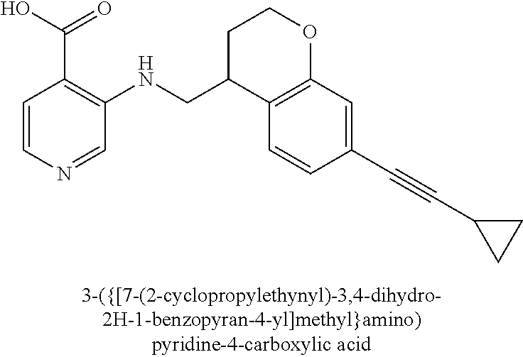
C1=CN=CC(NCC2C3=C(OCC2)C=C(C#CC2CC2)C=C3)=C1C(O)=O
